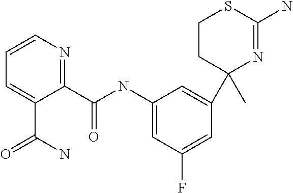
C1(C)(C2=CC(NC(=O)C3=NC=CC=C3C(N)=O)=CC(F)=C2)N=C(N)SCC1
